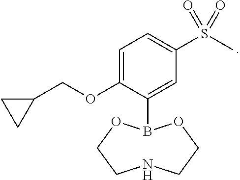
C1=C(OCC2CC2)C(B2OCCNCCO2)=CC(S(C)(=O)=O)=C1
